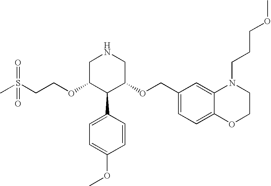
C(OC1C(C2=CC=C(OC)C=C2)C(OCC2=CC=C3C(=C2)N(CCCOC)CCO3)CNC1)CS(C)(=O)=O
